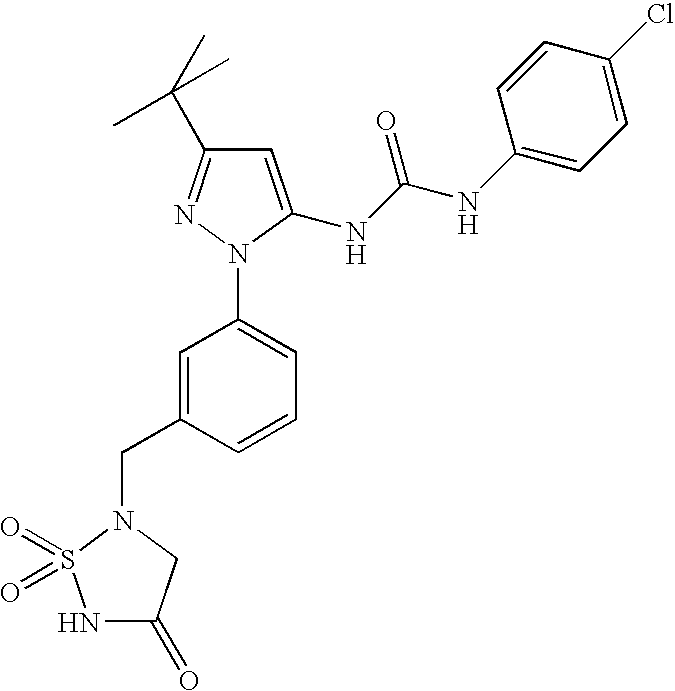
C1=C(NC(NC2=CC=C(Cl)C=C2)=O)N(C2=CC=CC(CN3CC(=O)NS3(=O)=O)=C2)N=C1C(C)(C)C
